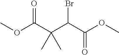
COC(C(C(C(=O)OC)Br)(C)C)=O
